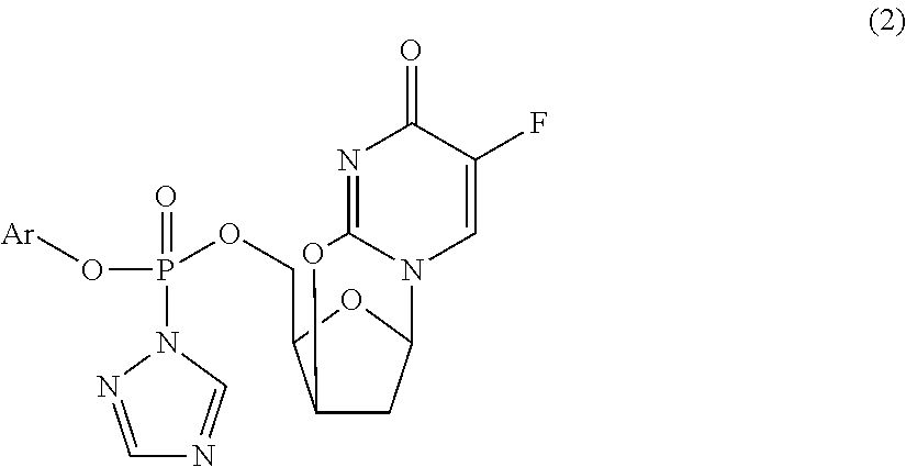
N1=C2N(C=C(F)C1=O)C1CC(C(COP(O[Ar])(=O)N3N=CN=C3)O1)O2
